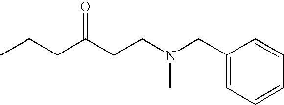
CCCC(CCN(CC1=CC=CC=C1)C)=O
